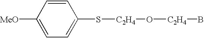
C1=C([MeO])C=CC(S[C2H4]O[C2H4]B)=C1
